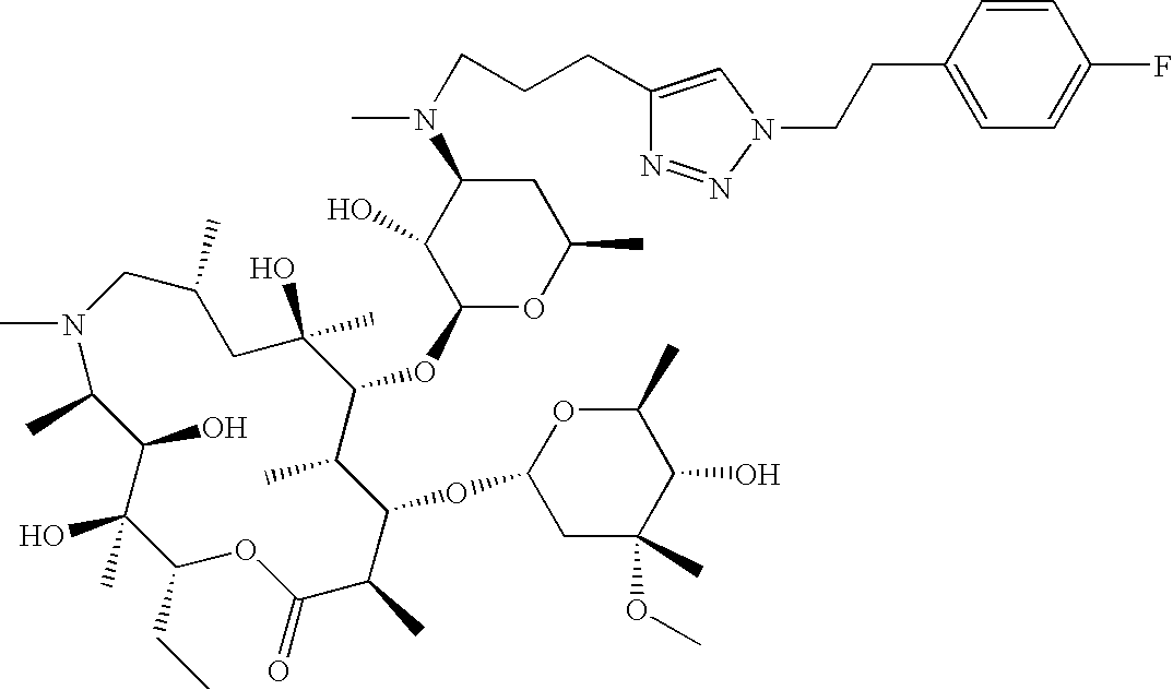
CN1C(C)C(O)C(O)(C)C(CC)OC(=O)C(C)C(OC2CC(C)(OC)C(O)C(C)O2)C(C)C(OC2OC(C)CC(N(C)CCCC3=CN(CCC4=CC=C(F)C=C4)N=N3)C2O)C(C)(O)CC(C)C1
